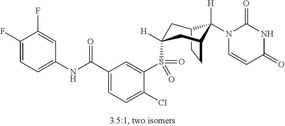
C12CCC(CC(S(C3=CC(C(NC4=CC=C(F)C(F)=C4)=O)=CC=C3Cl)(=O)=O)([H])C1)C2([H])N1C(=O)NC(=O)C=C1
